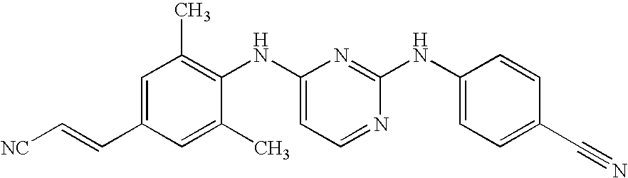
C1=C(C=C[NC])C=C(C)C(NC2=CC=NC(NC3=CC=C(C#N)C=C3)=N2)=C1C
